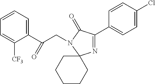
C1=CC=C(C(CN2C(=O)C(C3=CC=C(Cl)C=C3)=NC23CCCCC3)=O)C([CF3])=C1
